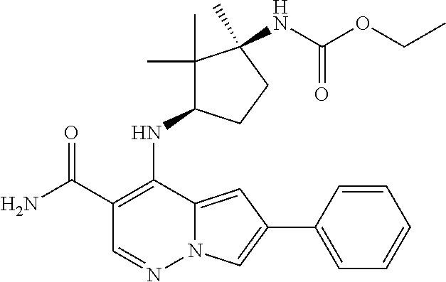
N12C(=CC(C3=CC=CC=C3)=C1)C(NC1C(C)(C)C(C)(NC(OCC)=O)CC1)=C(C(N)=O)C=N2
